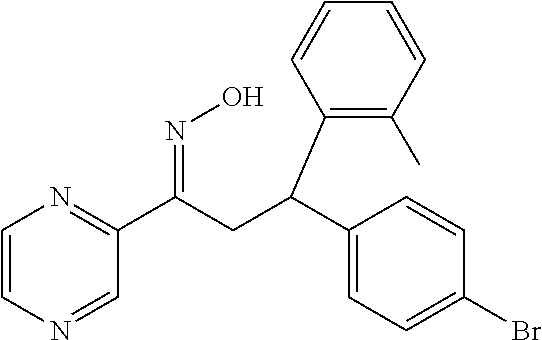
C1=CN=CC(C(=NO)CC(C2=CC=C(Br)C=C2)C2=C(C)C=CC=C2)=N1
